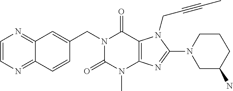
C12=NC=CN=C1C=C(CN1C(=O)N(C)C3=C(C1=O)N(CC#CC)C(N1CC(N)CCC1)=N3)C=C2
